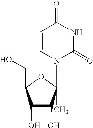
N1C(=O)N(C2(C)OC(CO)C(O)C2O)C=CC1=O
